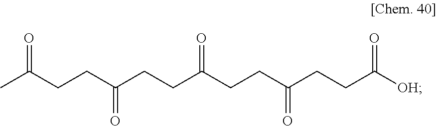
CC(CCC(CCC(CCC(CCC([OH])=O)=O)=O)=O)=O
